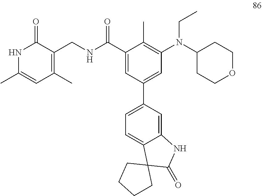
N1C(C)=CC(C)=C(CNC(C2=CC(C3=CC=C4C(=C3)NC(=O)C43CCCC3)=CC(N(C3CCOCC3)CC)=C2C)=O)C1=O
